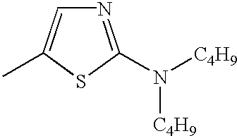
N1=C(N([C4H9])[C4H9])SC(C)=C1
